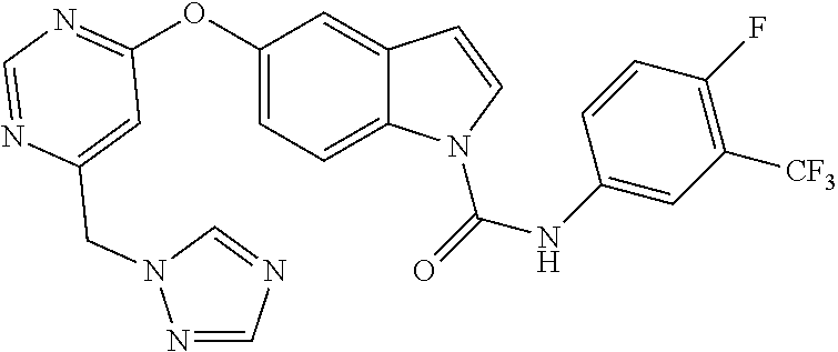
C1=C(CN2N=CN=C2)N=CN=C1OC1=CC=C2C(=C1)C=CN2C(=O)NC1=CC([CF3])=C(F)C=C1
